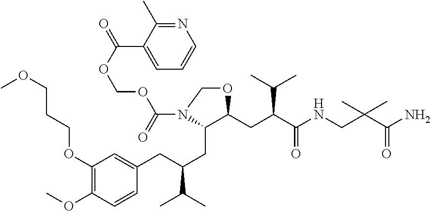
NC(C(CNC(C(CC1C(CC(C(C)C)CC2=CC(OCCCOC)=C(OC)C=C2)N(C(OCOC(=O)C2=CC=CN=C2C)=O)CO1)C(C)C)=O)(C)C)=O
